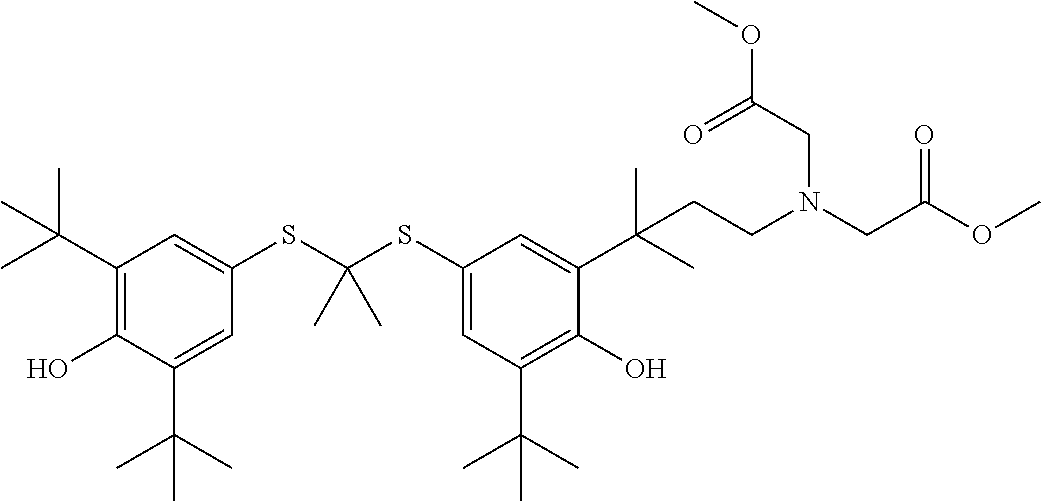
C1(C(C)(C)C)=C(O)C(C(C)(C)C)=CC(SC(SC2=CC(C(C)(C)C)=C(O)C(C(C)(C)CCN(CC(OC)=O)CC(OC)=O)=C2)(C)C)=C1
